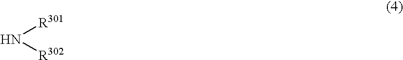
N([R301])[R302]
